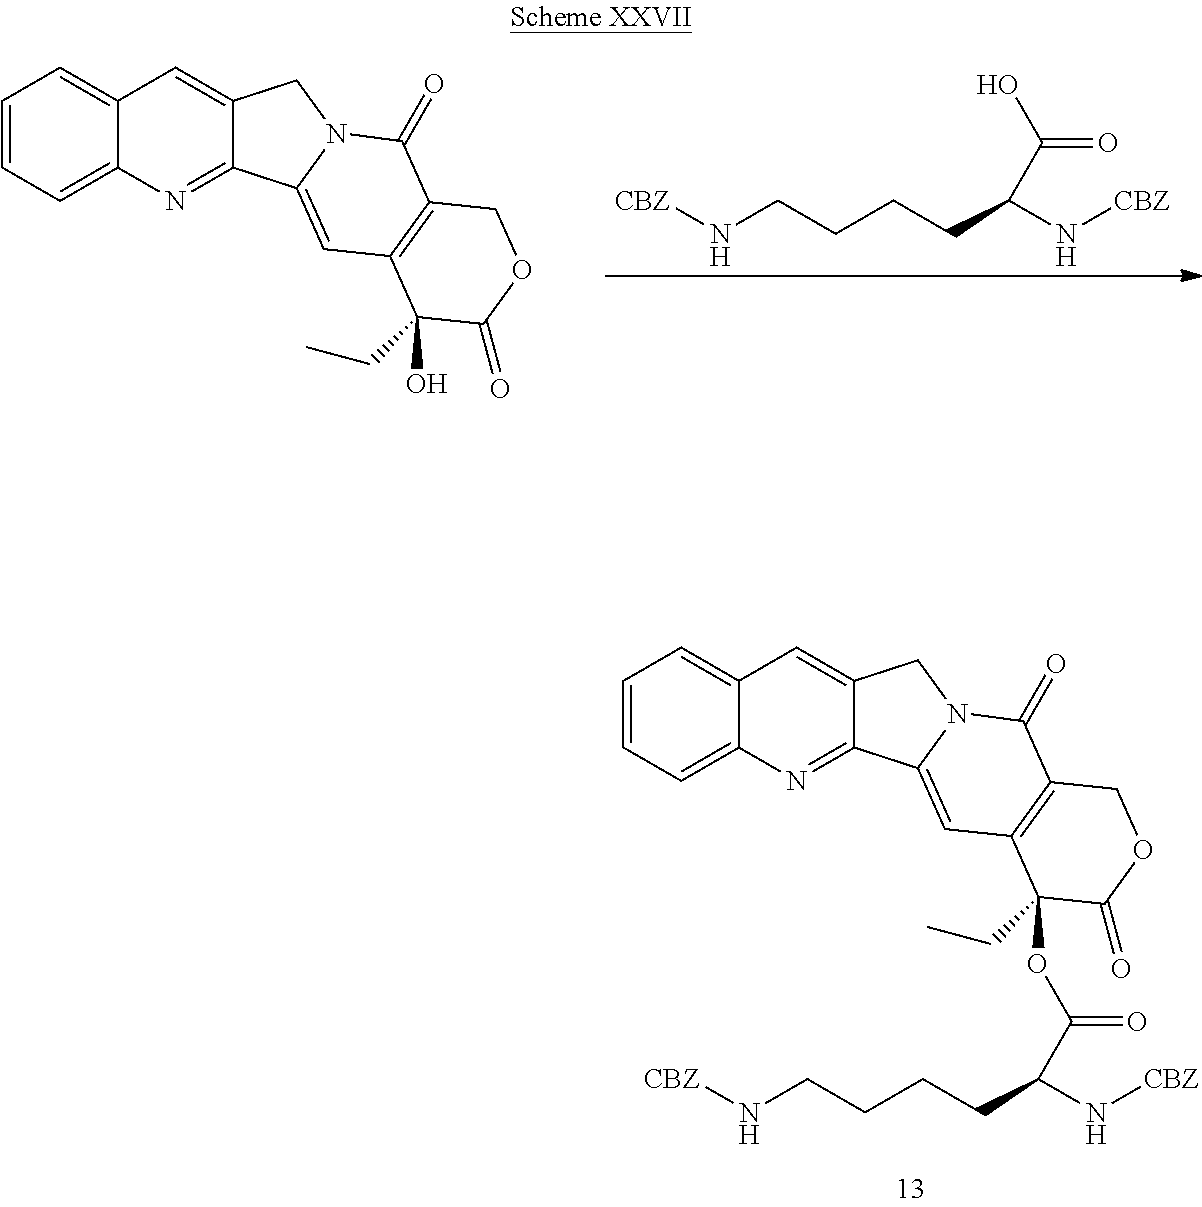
C1=CC=C2C(=C1)C=C1C(=N2)C2=CC3=C(C(=O)N2C1)COC(=O)C3(CC)O.[CBZ]NCCCCC(N[CBZ])C(=O)O.C1=CC=C2C(=C1)C=C1C(=N2)C2=CC3=C(C(=O)N2C1)COC(=O)C3(CC)OC(C(N[CBZ])CCCCN[CBZ])=O
